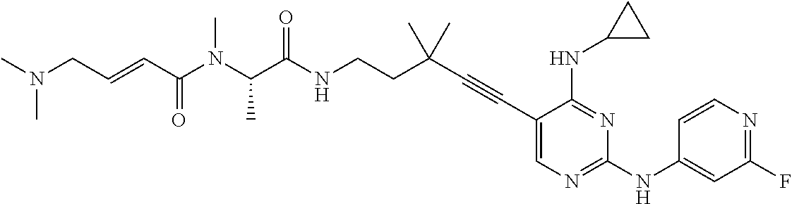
C(NCCC(C#CC1=CN=C(NC2=CC(F)=NC=C2)N=C1NC1CC1)(C)C)(=O)C(N(C)C(C=CCN(C)C)=O)C
